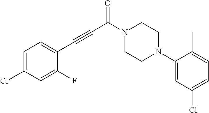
N1(C(C#CC2=CC=C(Cl)C=C2F)=O)CCN(C2=CC(Cl)=CC=C2C)CC1
